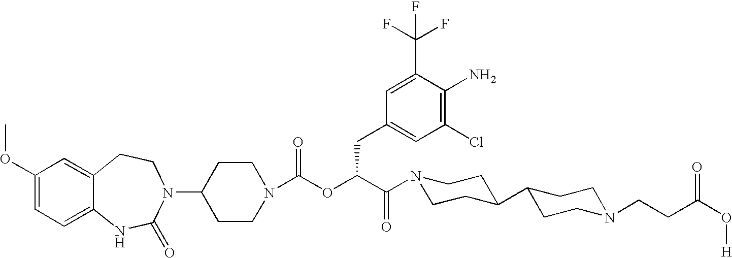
C1(OC)=CC=C2C(=C1)CCN(C1CCN(C(OC(C(N3CCC(C4CCN(CCC(O[H])=O)CC4)CC3)=O)CC3=CC(Cl)=C(N)C(C(F)(F)F)=C3)=O)CC1)C(=O)N2
